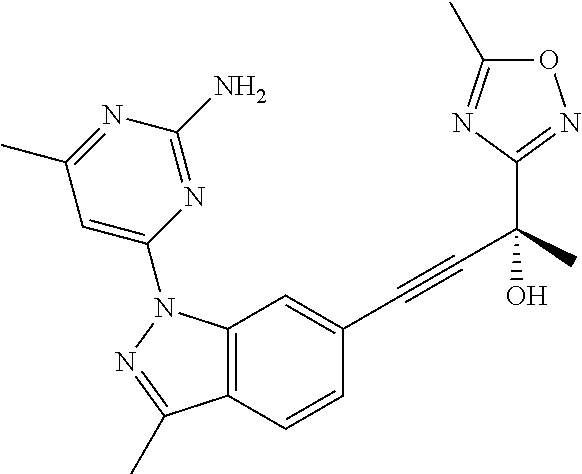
C12=C(C=CC(C#CC(C3=NOC(C)=N3)(C)O)=C1)C(C)=NN2C1=CC(C)=NC(N)=N1
